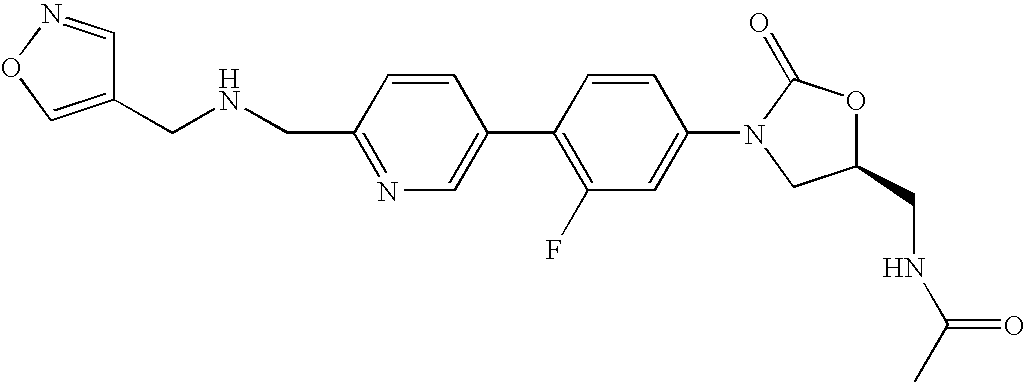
N1=C(CNCC2=CON=C2)C=CC(C2=C(F)C=C(N3CC(CNC(C)=O)OC3=O)C=C2)=C1
